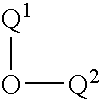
O([Q1])[Q2]
